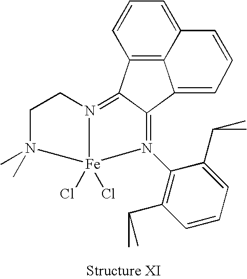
C12=C3C=CC=C1C=CC=C2C1=N(C2=C(C(C)C)C=CC=C2C(C)C)[Fe]2(Cl)(Cl)N(=C31)CCN2(C)C
